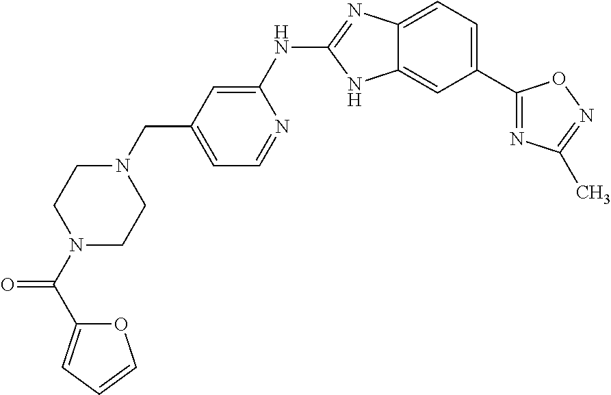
C12=CC=C(C3=NC(C)=NO3)C=C1NC(NC1=CC(CN3CCN(C(C4=CC=CO4)=O)CC3)=CC=N1)=N2
